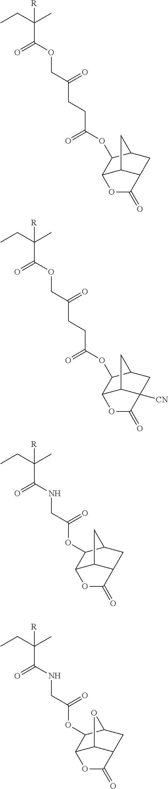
CCC(C)(C(OCC(CCC(=O)OC1C2C3C(CC1C3)C(=O)O2)=O)=O)[R].CCC(C)(C(OCC(CCC(=O)OC1C2C3C([CN])(CC1C3)C(=O)O2)=O)=O)[R].CCC(C)(C(NCC(OC1C2C3C(CC1C3)C(=O)O2)=O)=O)[R].CCC(C)(C(NCC(OC1C2C3C(CC1O3)C(=O)O2)=O)=O)[R]
